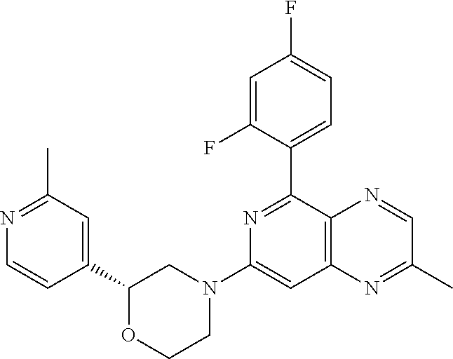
C1(C2=CC(C)=NC=C2)OCCN(C2=CC3=C(C(C4=CC=C(F)C=C4F)=N2)N=CC(C)=N3)C1
